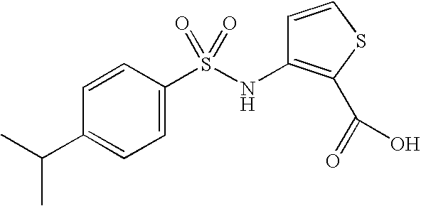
C1=CC(S(NC2=C(C(=O)O)SC=C2)(=O)=O)=CC=C1C(C)C
